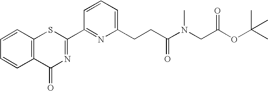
C1(C2=NC(CCC(=O)N(CC(OC(C)(C)C)=O)C)=CC=C2)=NC(=O)C2=C(S1)C=CC=C2
